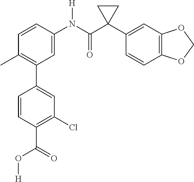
C1=C(N(C(C2(C3=CC4=C(C=C3)OCO4)CC2)=O)[H])C=CC(C)=C1C1=CC(Cl)=C(C(O[H])=O)C=C1
